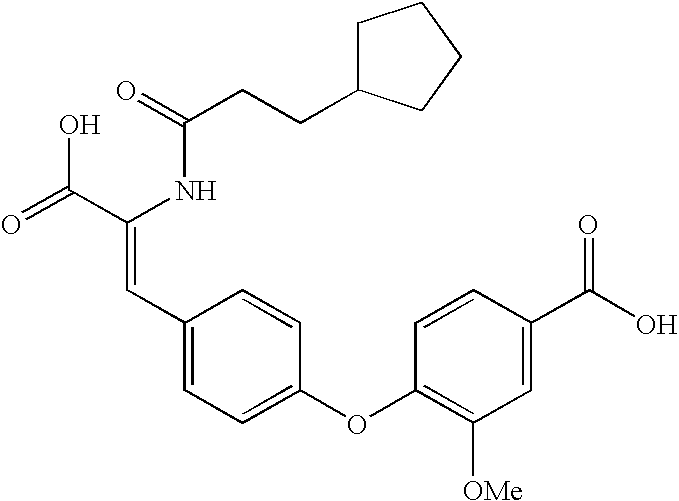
C(=O)(NC(C(=O)O)=CC1=CC=C(OC2=C([OMe])C=C(C(O)=O)C=C2)C=C1)CCC1CCCC1
